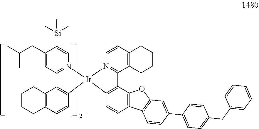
C1(CC(C)C)=CC2=N(C=C1[Si](C)(C)C)[Ir]1(C3=C2C2=C(C=C3)CCCC2)N2=C(C3=C(C=C2)CCCC3)C2=C1C=CC1=C2OC2=C1C=CC(C1=CC=C(CC3=CC=CC=C3)C=C1)=C2
